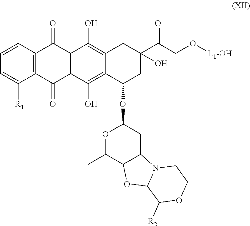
C1=CC2=C(C([R1])=C1)C(=O)C1=C(C2=O)C(O)=C2C(=C1O)C(OC1OC(C)C3C(C1)N1C(O3)C([R2])OCC1)CC(C(=O)CO[L1-OH])(O)C2
